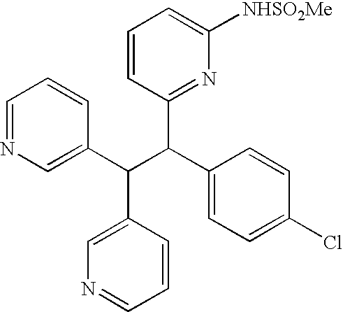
C1=NC=C(C(C(C2=CC=C(Cl)C=C2)C2=NC([NHSO2Me])=CC=C2)C2=CN=CC=C2)C=C1
